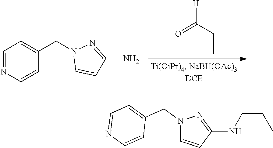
O=C(CC)[H].C1(N)=NN(CC2=CC=NC=C2)C=C1.C1(NCCC)=NN(CC2=CC=NC=C2)C=C1
